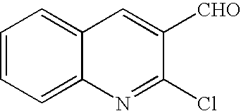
C1=CC=C2C(=C1)C=C([CHO])C(Cl)=N2
